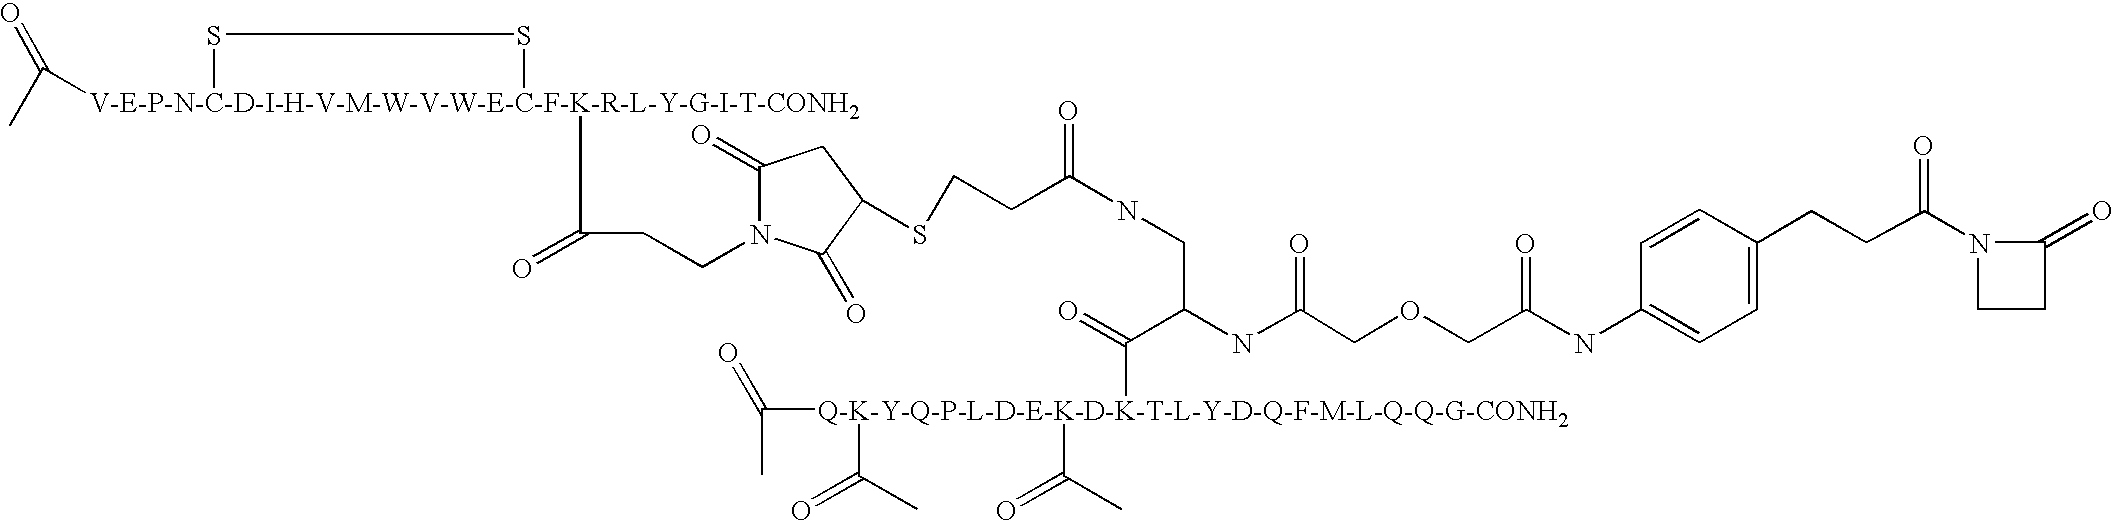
CC([V-E-P-N-C-D-I-H-V-M-W-V-W-E-C-F-K-R-L-Y-G-I-T-CONH2]1(C(CCN2C(=O)CC(SCCC(NCC(NC(COCC(NC3=CC=C(CCC(N4CCC4=O)=O)C=C3)=O)=O)C(=O)[Q-K-Y-Q-P-L-D-E-K-D-K-T-L-Y-D-Q-F-M-L-Q-Q-G-CONH2](C(C)=O)(C(=O)C)C(=O)C)=O)C2=O)=O)SS1)=O
